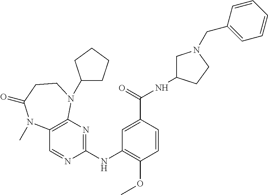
C1(NC2=NC3=C(C=N2)N(C)C(=O)CCN3C2CCCC2)=C(OC)C=CC(C(=O)NC2CN(CC3=CC=CC=C3)CC2)=C1
